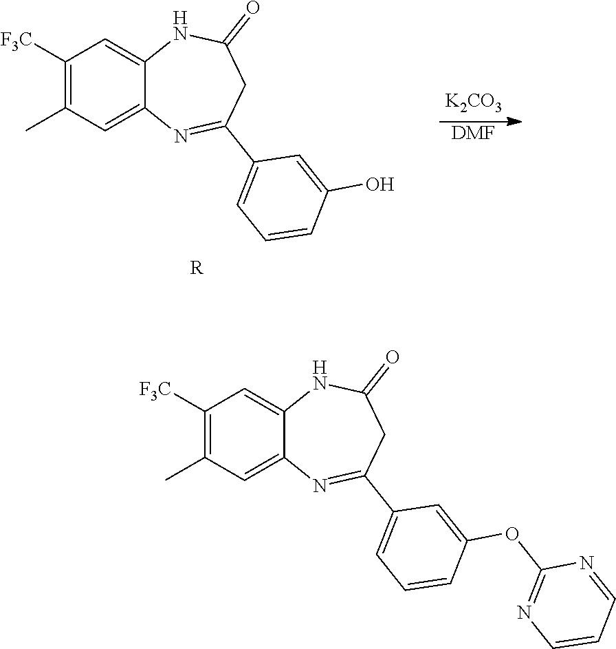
C1([F3C])=C(C)C=C2C(=C1)NC(=O)CC(C1=CC=CC(O)=C1)=N2.[R].[K2CO3].[DMF].C1([F3C])=C(C)C=C2C(=C1)NC(=O)CC(C1=CC=CC(OC3=NC=CC=N3)=C1)=N2
